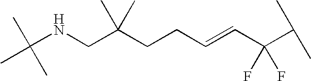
C(C(CCC=CC(C(C)C)(F)F)(C)C)NC(C)(C)C
